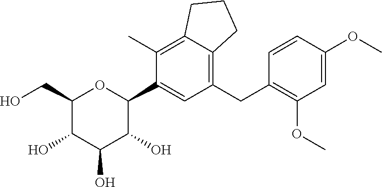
C1(CO)C(O)C(O)C(O)C(C2=CC(CC3=C(OC)C=C(OC)C=C3)=C3C(=C2C)CCC3)O1
